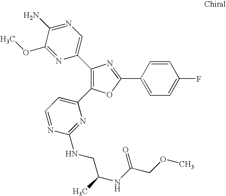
C1(C2=CN=C(N)C(OC)=N2)=C(C2=CC=NC(NCC(C)NC(COC)=O)=N2)OC(C2=CC=C(F)C=C2)=N1
